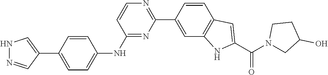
N1N=CC(C2=CC=C(NC3=NC(C4=CC5=C(C=C4)C=C(C(N4CC(O)CC4)=O)N5)=NC=C3)C=C2)=C1
